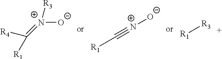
[N+]([O-])(=C([R4])[R1])[R3].[R1]C#[N+][O-].[R1][R3]
